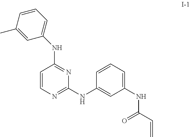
N(C1=NC(NC2=CC(NC(=O)C=C)=CC=C2)=NC=C1)C1=CC=CC(C)=C1
